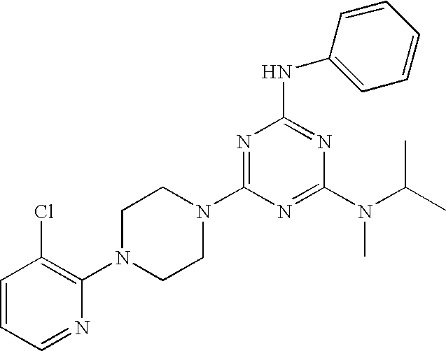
C1=CC=NC(N2CCN(C3=NC(NC4=CC=CC=C4)=NC(N(C(C)C)C)=N3)CC2)=C1Cl
